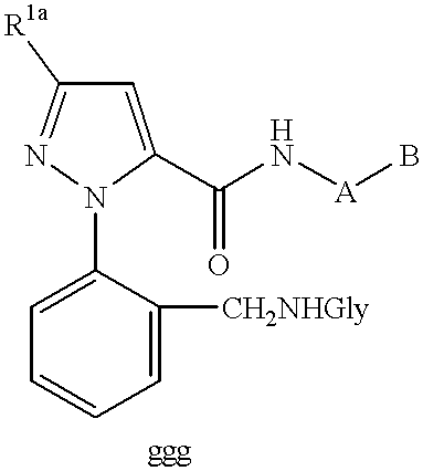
C1=C([CH2NHGly])C(N2C(C(N[A]B)=O)=CC([R1a])=N2)=CC=C1
